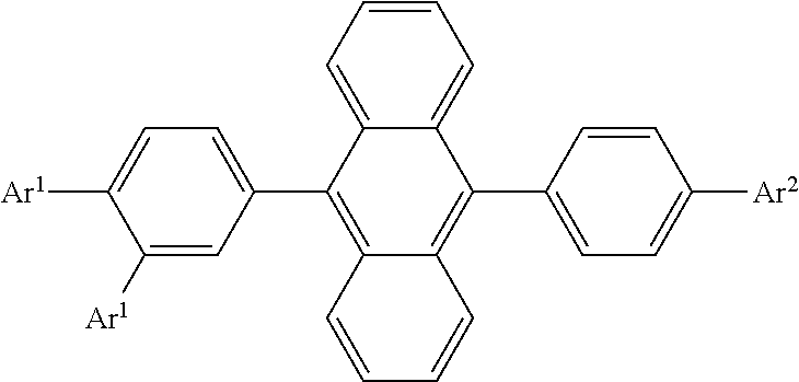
C1([Ar1])=CC(C2=C3C(=C(C4=CC=C([Ar2])C=C4)C4=CC=CC=C24)C=CC=C3)=CC=C1[Ar1]
